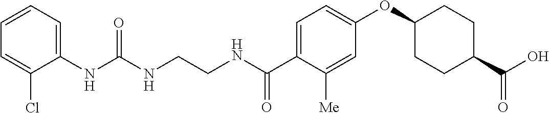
N(C(NCCNC(C1=CC=C(OC2CCC(C(O)=O)CC2)C=C1[Me])=O)=O)C1=CC=CC=C1Cl
